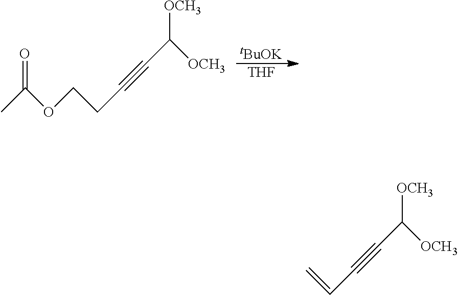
[tBuOK].[THF].CC(OCCC#CC([OCH3])[OCH3])=O.C=CC#CC([OCH3])[OCH3]
